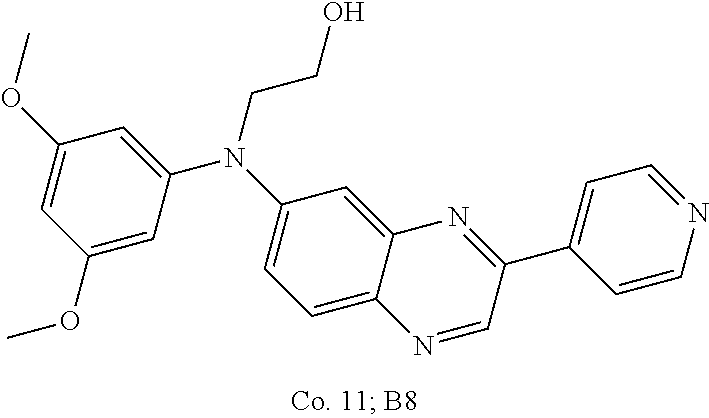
C1(OC)=CC(OC)=CC(N(C2=CC=C3C(=C2)N=C(C2=CC=NC=C2)C=N3)CCO)=C1
